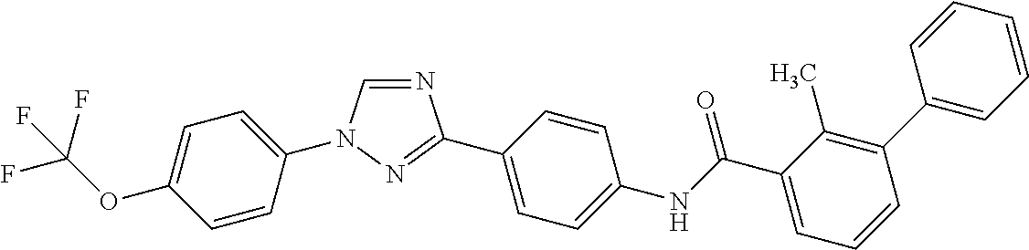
N1=CN(C2=CC=C(OC(F)(F)F)C=C2)N=C1C1=CC=C(NC(C2=CC=CC(C3=CC=CC=C3)=C2C)=O)C=C1
